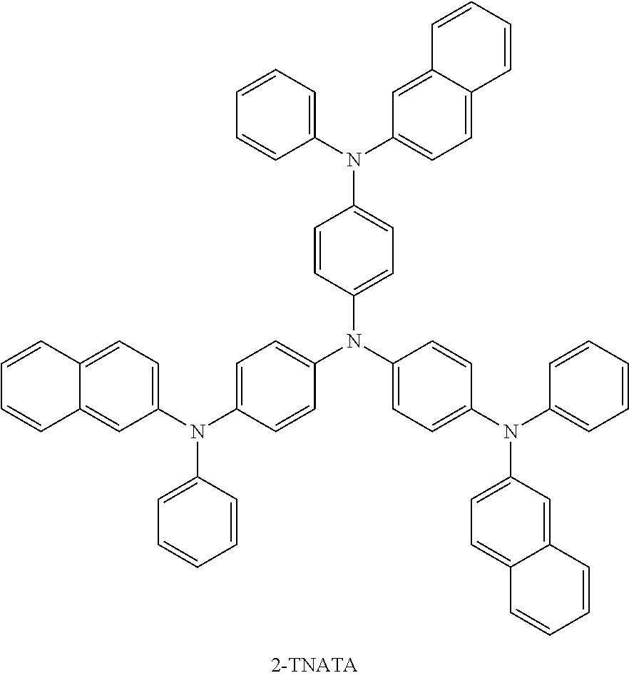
C1=CC(N(C2=CC=C(N(C3=CC=CC=C3)C3=CC=C4C(=C3)C=CC=C4)C=C2)C2=CC=C(N(C3=CC=CC=C3)C3=CC=C4C(=C3)C=CC=C4)C=C2)=CC=C1N(C1=CC=C2C(=C1)C=CC=C2)C1=CC=CC=C1
